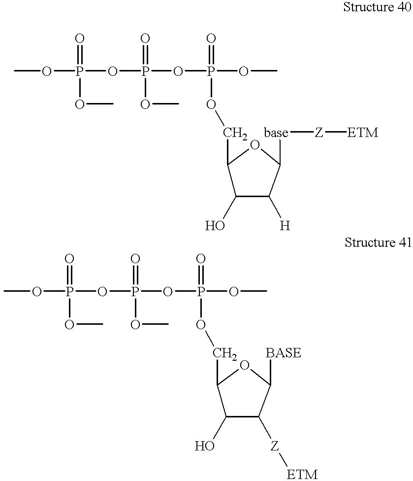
COP(OP(OP(OC)(=O)OCC1C(O)C([H])C([base][Z][ETM])O1)(=O)OC)(=O)OC.COP(OP(OP(OC)(=O)OCC1C(O)C([Z][ETM])C([BASE])O1)(=O)OC)(=O)OC
